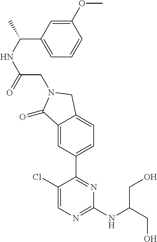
C1(Cl)=CN=C(NC(CO)CO)N=C1C1=CC=C2C(=C1)C(=O)N(CC(NC(C)C1=CC=CC(OC)=C1)=O)C2
